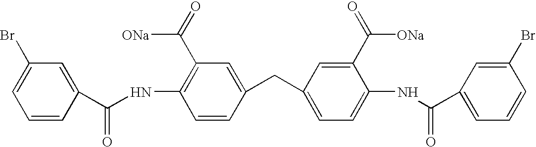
C1(Br)=CC=CC(C(NC2=C(C(=O)[ONa])C=C(CC3=CC=C(NC(C4=CC=CC(Br)=C4)=O)C(C(=O)[ONa])=C3)C=C2)=O)=C1
